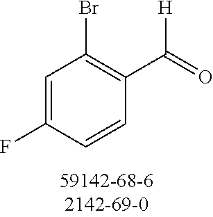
C1=C(F)C=CC(C([H])=O)=C1Br
